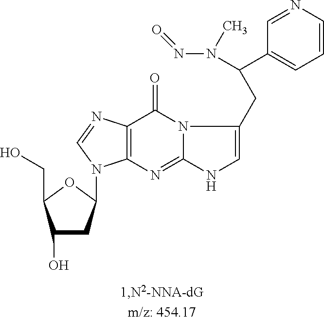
C12=C(N=C3N(C1=O)C(CC(C1=CC=CN=C1)N(N=O)C)=CN3)N(C1CC(O)C(CO)O1)C=N2
